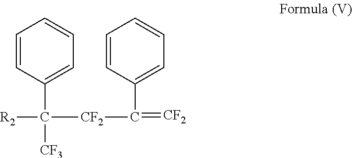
C1(C([R2])([CF3])[CF2]C(C2=CC=CC=C2)=[CF2])=CC=CC=C1
